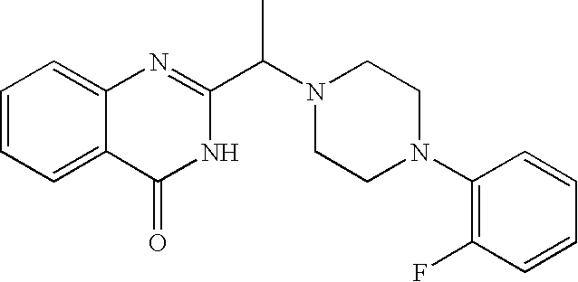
C1=CC=C2C(=C1)N=C(C(N1CCN(C3=C(F)C=CC=C3)CC1)C)NC2=O
